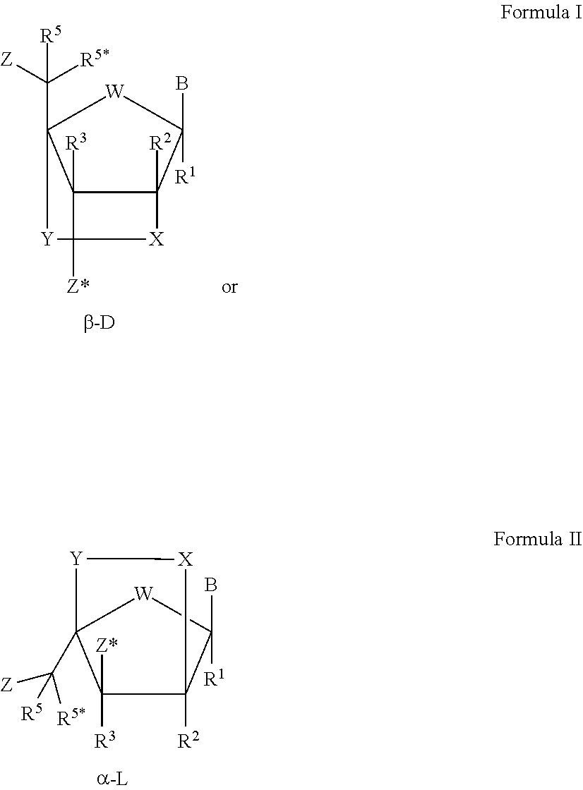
C1([Z*])([R3])C2([R2])C(B)([R1])[W]C1(C([Z])([R5*])[R5])[Y][X]2.C12([R3])C3([R2])C(B)([R1])[W]C1(C([Z])([R5*])[R5])[Y]C2([Z*])[X]3
